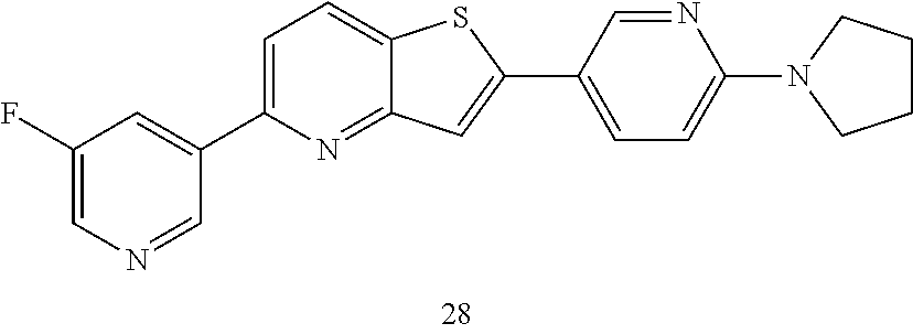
C1(F)=CN=CC(C2=CC=C3C(=N2)C=C(C2=CC=C(N4CCCC4)N=C2)S3)=C1
